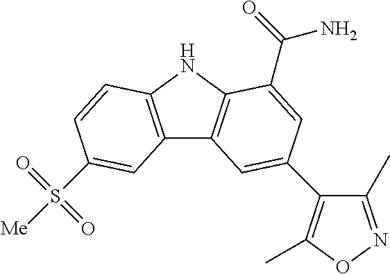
C12=C(NC3=C1C=C(C1=C(C)ON=C1C)C=C3C(=O)N)C=CC(S(=O)(=O)[Me])=C2
